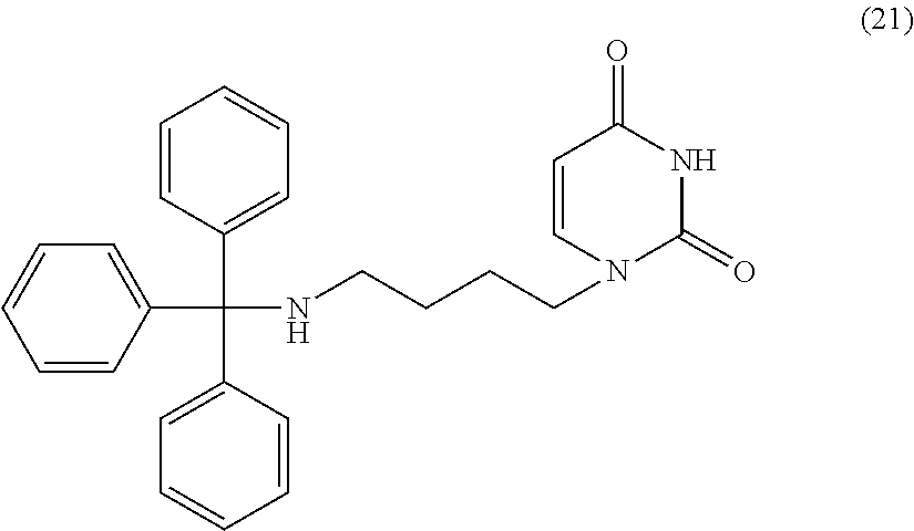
C1=CC(C(C2=CC=CC=C2)(C2=CC=CC=C2)NCCCCN2C(=O)NC(=O)C=C2)=CC=C1
